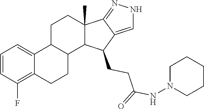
N1(NC(=O)CCC2C3C(C)(C4=NNC=C42)CCC2C4=CC=CC(F)=C4CCC32)CCCCC1
